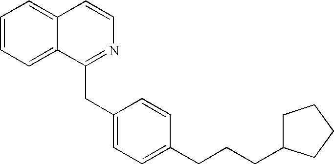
C1=CC=C2C(=C1)C=CN=C2CC1=CC=C(CCCC2CCCC2)C=C1
